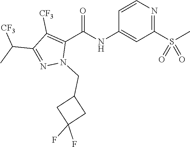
C1=CN=C(S(C)(=O)=O)C=C1NC(C1=C([CF3])C(C(C)[CF3])=NN1CC1CC(F)(F)C1)=O
